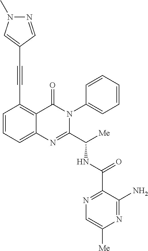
N(C(C1=NC2=CC=CC(C#CC3=CN(C)N=C3)=C2C(=O)N1C1=CC=CC=C1)[Me])C(C1=NC=C([Me])N=C1N)=O
